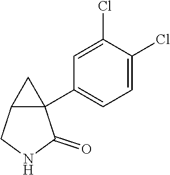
C1=C(Cl)C(Cl)=CC=C1C12C(CNC1=O)C2
